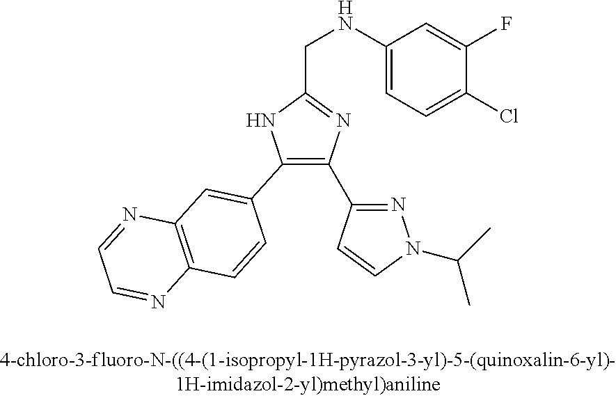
C1(C2=C(C3=NN(C(C)C)C=C3)N=C(CNC3=CC=C(Cl)C(F)=C3)N2)=CC2=C(C=C1)N=CC=N2
